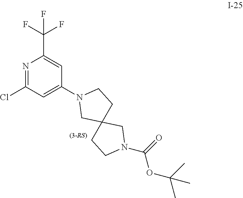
N1=C(Cl)C=C(N2CC3(CC2)CCN(C(OC(C)(C)C)=O)C3)C=C1C(F)(F)F
